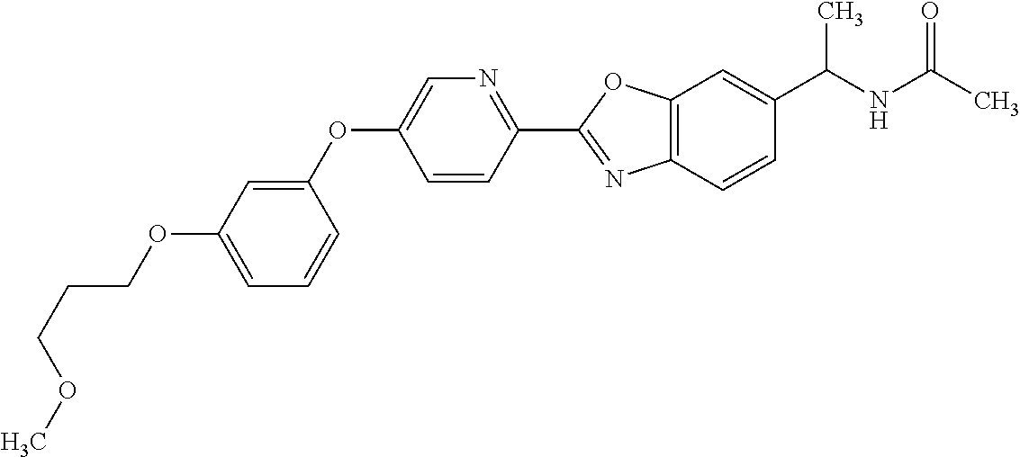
C1=C(OCCCOC)C=C(OC2=CN=C(C3=NC4=C(O3)C=C(C(NC(C)=O)C)C=C4)C=C2)C=C1
